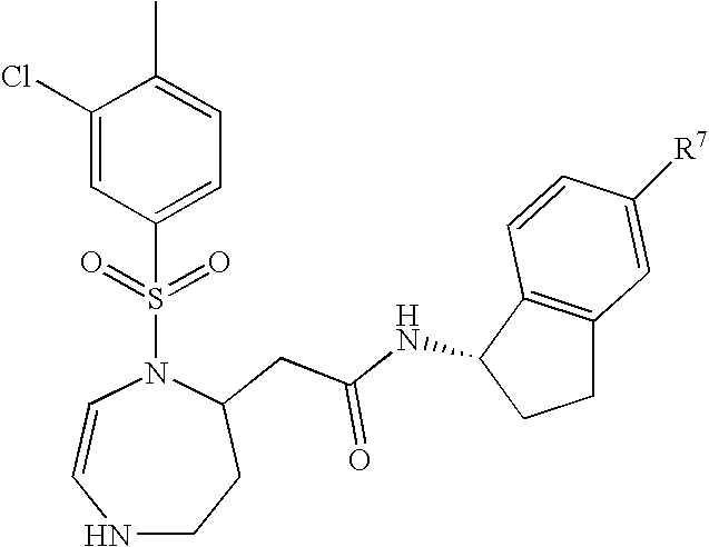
C1(Cl)=CC(S(N2C=CNCCC2CC(NC2C3=C(CC2)C=C([R7])C=C3)=O)(=O)=O)=CC=C1C
